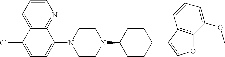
C1=CC=C2C(=N1)C(N1CCN(C3CCC(C4=COC5=C4C=CC=C5OC)CC3)CC1)=CC=C2Cl
